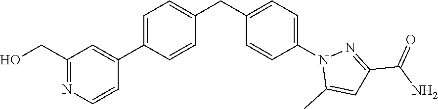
N1=C(CO)C=C(C2=CC=C(CC3=CC=C(N4C(C)=CC(C(N)=O)=N4)C=C3)C=C2)C=C1
